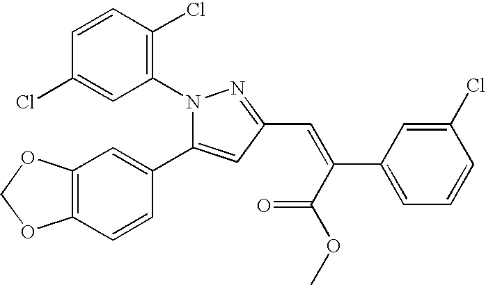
N1(C2=C(Cl)C=CC(Cl)=C2)C(C2=CC3=C(C=C2)OCO3)=CC(C=C(C2=CC=CC(Cl)=C2)C(OC)=O)=N1
